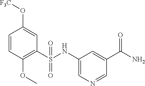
C1=CC(OC)=C(S(NC2=CN=CC(C(=O)N)=C2)(=O)=O)C=C1O[F3C]
